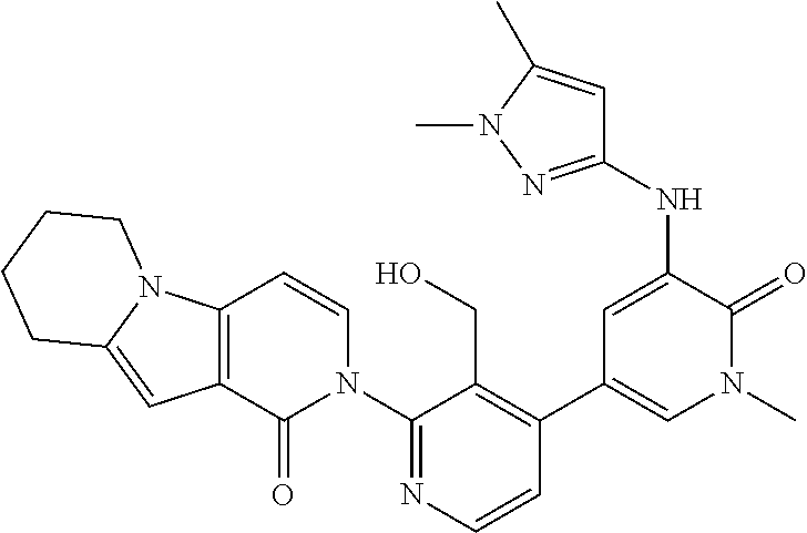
C1=CN=C(N2C=CC3=C(C2=O)C=C2N3CCCC2)C(CO)=C1C1=CN(C)C(=O)C(NC2=NN(C)C(C)=C2)=C1
